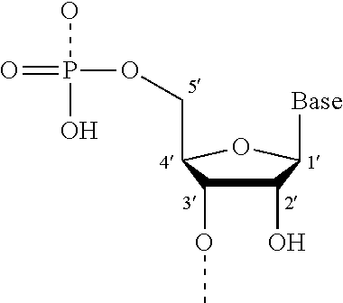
C1(O)C(OC)C(COP(=O)(O)O)OC1[Base]
